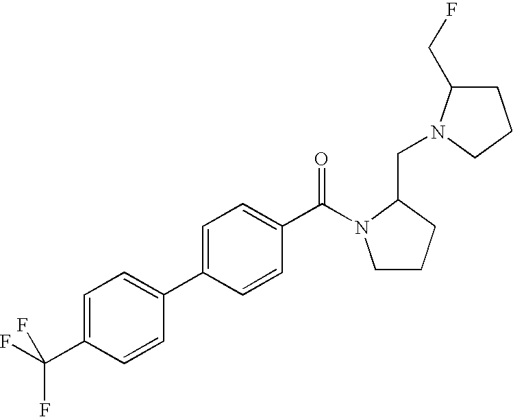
C1=C(C(F)(F)F)C=CC(C2=CC=C(C(=O)N3CCCC3CN3C(CF)CCC3)C=C2)=C1
